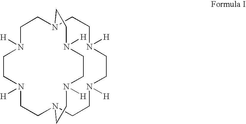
C1N([H])CCN([H])CCN2CCN([H])CCN([H])CCN(C1)CCN([H])CCN([H])CC2
